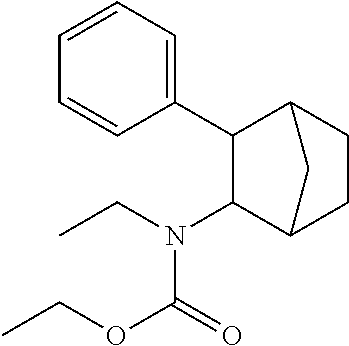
C1(N(CC)C(OCC)=O)C2CCC(C1C1=CC=CC=C1)C2
